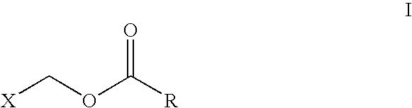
[X]COC([R])=O
